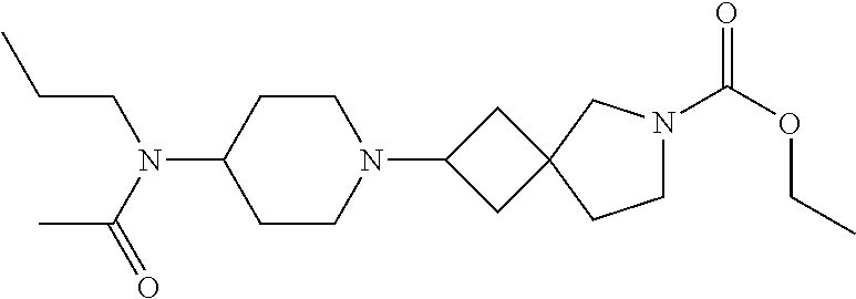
C1CN(C2CC3(C2)CCN(C(OCC)=O)C3)CCC1N(CCC)C(=O)C
